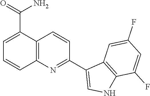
C1=C(C(=O)N)C2=C(C=C1)N=C(C1=CNC3=C1C=C(F)C=C3F)C=C2
